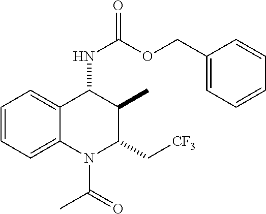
C1=CC=C2C(=C1)C(NC(=O)OCC1=CC=CC=C1)C(C)C(C[CF3])N2C(=O)C
